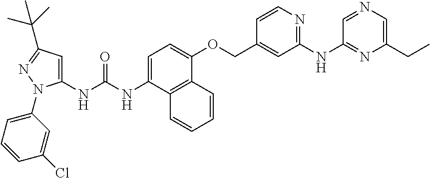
C1=C(NC(NC2=CC(C(C)(C)C)=NN2C2=CC=CC(Cl)=C2)=O)C2=C(C(OCC3=CC(NC4=NC(CC)=CN=C4)=NC=C3)=C1)C=CC=C2
